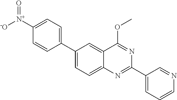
C1(C2=CC=C([N+]([-O])=O)C=C2)=CC=C2C(=C1)C(OC)=NC(C1=CC=CN=C1)=N2
